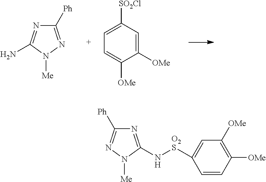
C1([Ph])=NN([Me])C(N)=N1.C1([OMe])=CC([SO2Cl])=CC=C1[OMe].C1([Ph])=NN([Me])C(N[O2S]C2=CC([OMe])=C([OMe])C=C2)=N1
